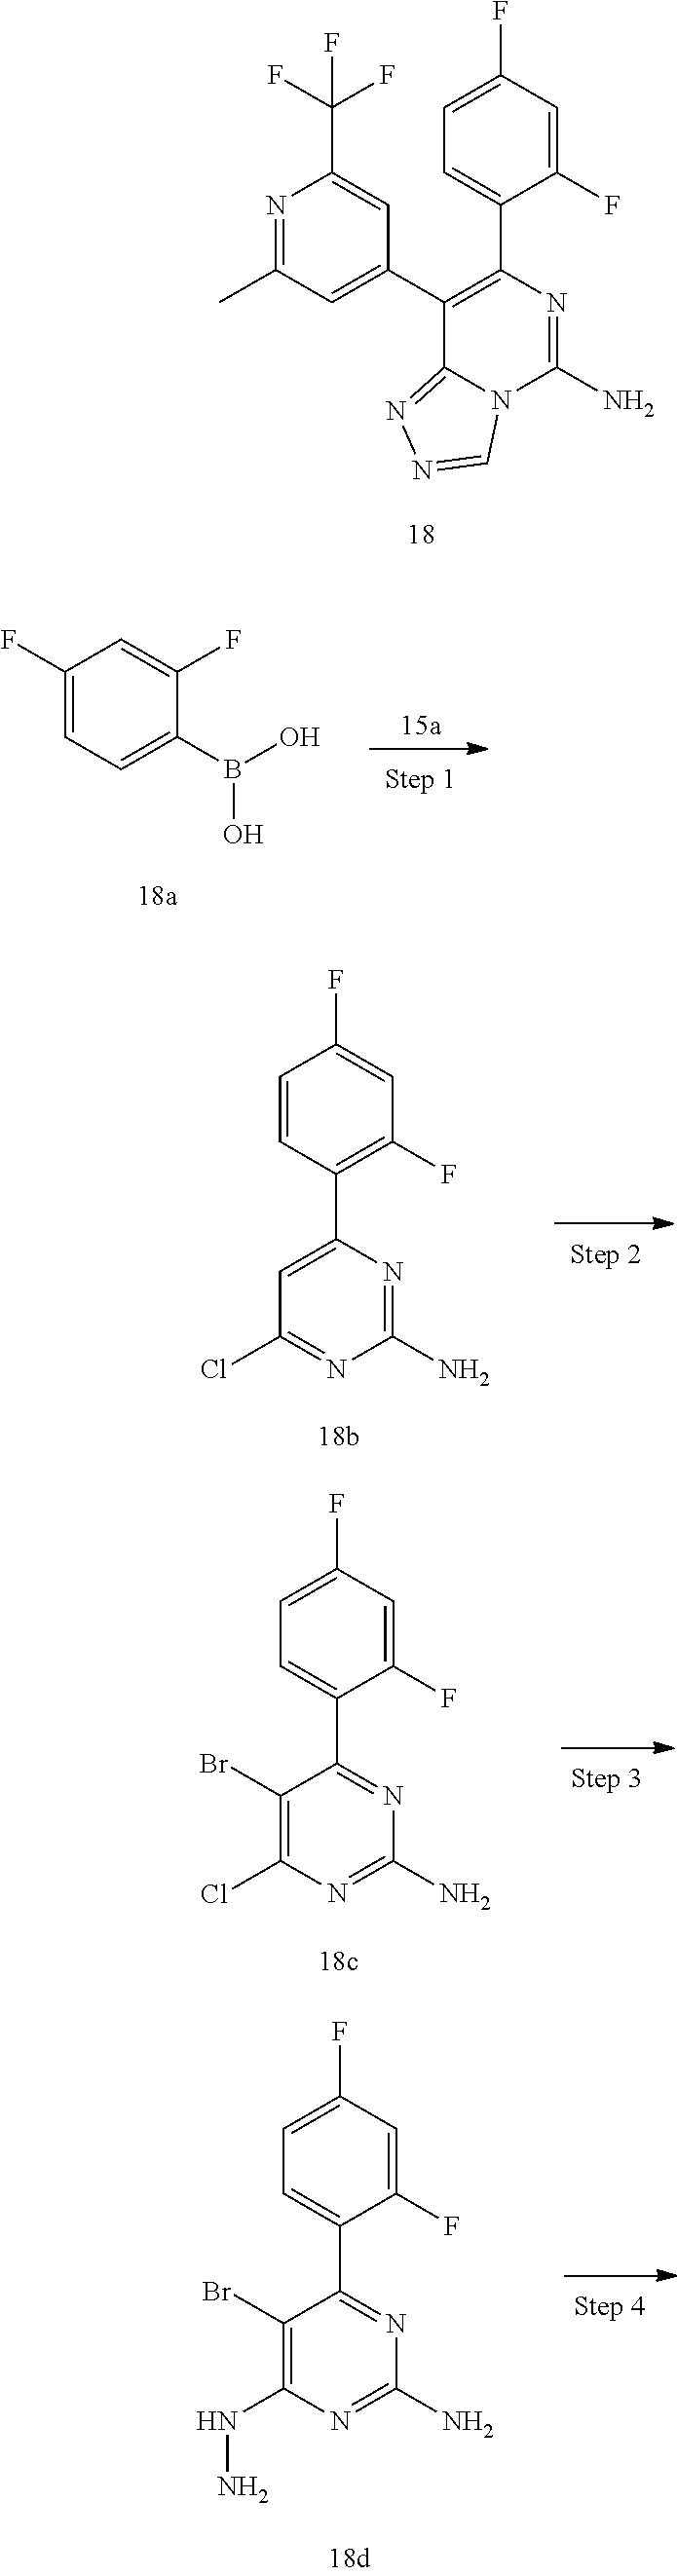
C1=C(C2=C(C3=CC(C)=NC(C(F)(F)F)=C3)C3=NN=CN3C(N)=N2)C(F)=CC(F)=C1.C1(F)=CC=C(B(O)O)C(F)=C1.C1=CC(C2=CC(Cl)=NC(N)=N2)=C(F)C=C1F.C1=C(F)C=C(F)C(C2=NC(N)=NC(Cl)=C2Br)=C1.C1=C(F)C=C(F)C(C2=NC(N)=NC(NN)=C2Br)=C1
